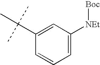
C1(C(C)(C)C)=CC([NEt][Boc])=CC=C1
